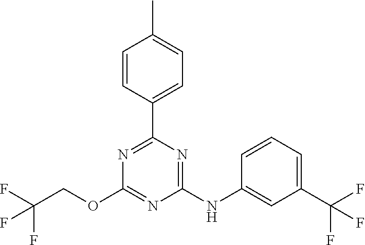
C1(C2=CC=C(C)C=C2)=NC(OCC(F)(F)F)=NC(NC2=CC(C(F)(F)F)=CC=C2)=N1
